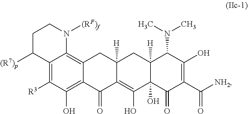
C12=C([R3])C(O)=C3C(=C1N([(RF)f])CCC2[(R7)p])CC1([H])C(=C(O)C2(O)C([H])(C1)C(N(C)C)C(O)=C(C([NH2])=O)C2=O)C3=O
